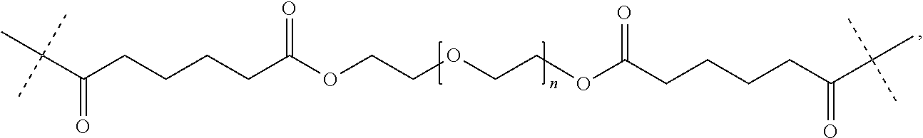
C(CCCCC(=O)OCCOCCOC(=O)CCCCC(=O)C(C)(C)C)(=O)C(C)(C)C
